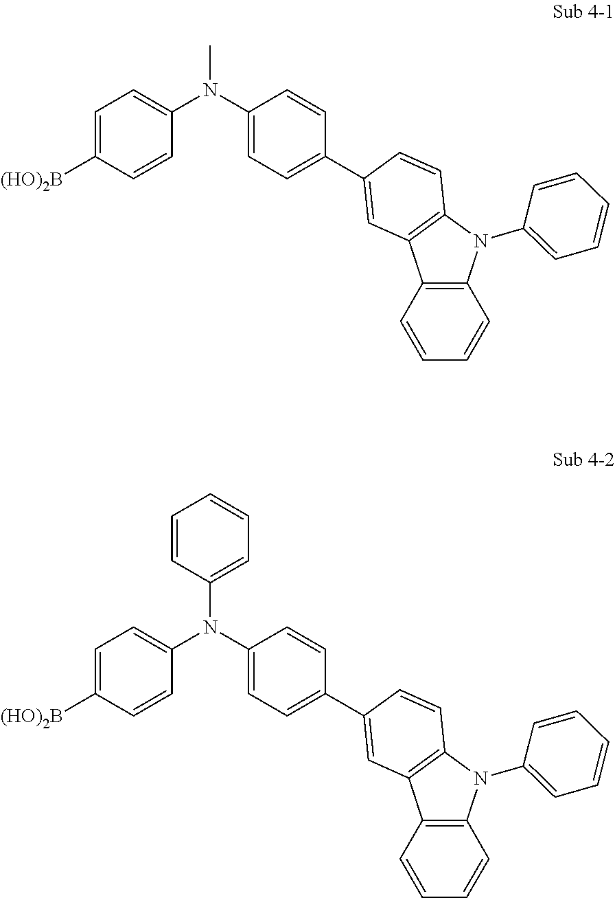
C1=C([(HO)2B])C=CC(N(C2=CC=C(C3=CC4=C(C=C3)N(C3=CC=CC=C3)C3=C4C=CC=C3)C=C2)C)=C1.C1=C([(HO)2B])C=CC(N(C2=CC=C(C3=CC4=C(C=C3)N(C3=CC=CC=C3)C3=C4C=CC=C3)C=C2)C2=CC=CC=C2)=C1
